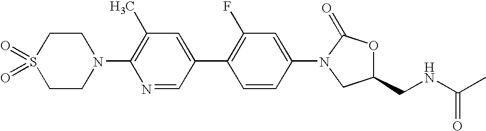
C1CN(C2=C(C)C=C(C3=C(F)C=C(N4C(=O)OC(CNC(=O)C)C4)C=C3)C=N2)CCS1(=O)=O
